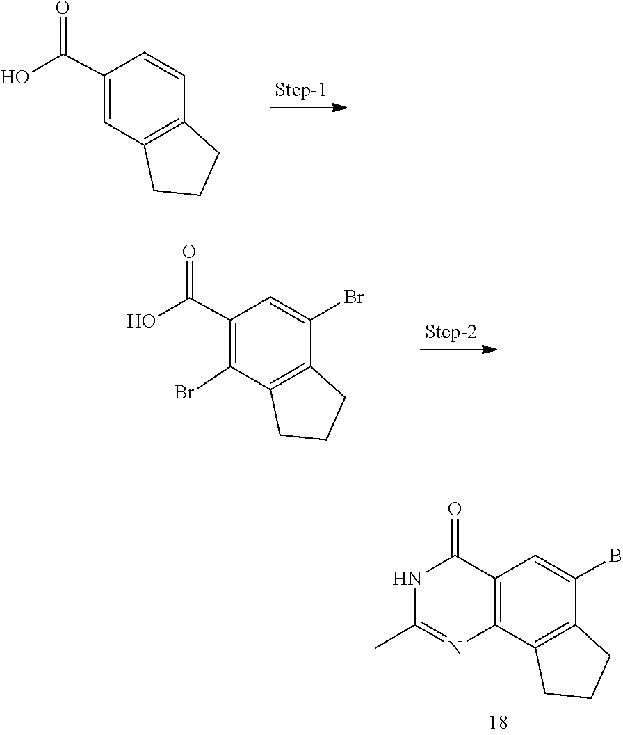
C1=CC2=C(C=C1C(O)=O)CCC2.C1=C(Br)C2=C(CCC2)C(Br)=C1C(O)=O.C1(C)=NC2=C(C=C(B)C3=C2CCC3)C(=O)N1
